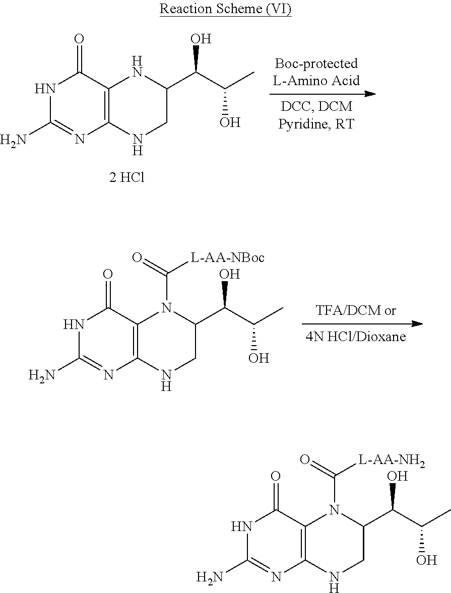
N1C(N)=NC2=C(C1=O)N(C(=O)[L-AA-NH2])C(C(C(C)O)O)CN2.N1C(N)=NC2=C(C1=O)NC(C(C(C)O)O)CN2.N1C(N)=NC2=C(C1=O)N(C(=O)[L-AA-NBoc])C(C(C(C)O)O)CN2
